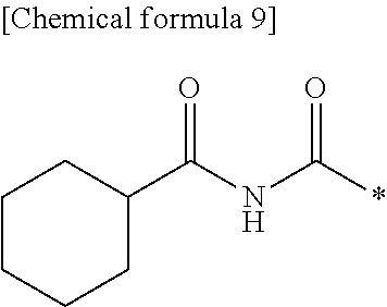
C1CCCC(C(NC(*)=O)=O)C1
